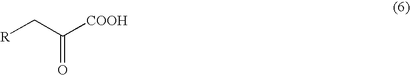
[R]CC(=O)[COOH]
